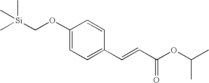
C1(OC[Si](C)(C)C)=CC=C(C=CC(OC(C)C)=O)C=C1
